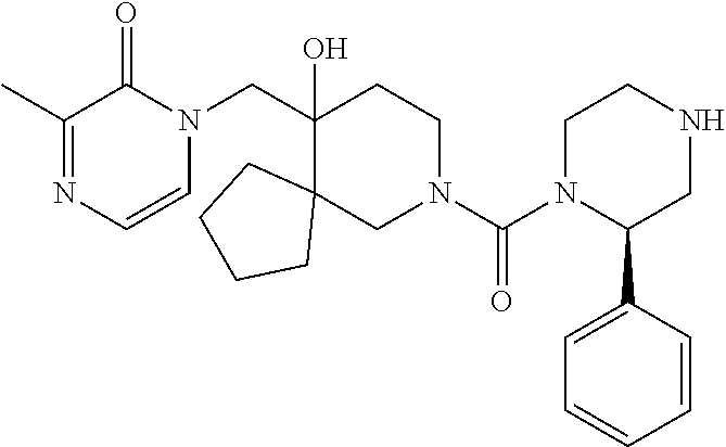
N1=C(C)C(=O)N(CC2(O)CCN(C(N3C(C4=CC=CC=C4)CNCC3)=O)CC23CCCC3)C=C1
